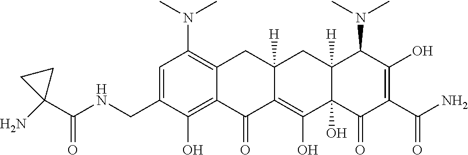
C1=C(CNC(C2(N)CC2)=O)C(O)=C2C(=C1N(C)C)CC1([H])C(=C(O)C3(O)C([H])(C1)C(N(C)C)C(O)=C(C(N)=O)C3=O)C2=O
